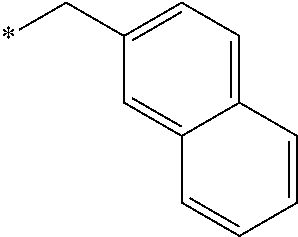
*CC1=CC=C2C(=C1)C=CC=C2
